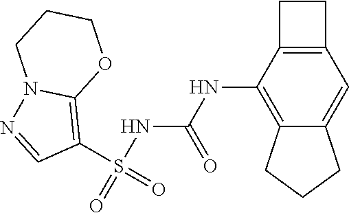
C1(NC(=O)NS(=O)(C2=C3N(N=C2)CCCO3)=O)=C2C(=CC3=C1CC3)CCC2
